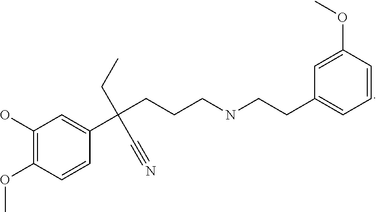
C1(O)=C(OC)C=CC(C(CCCNCCC2=CC=CC(OC)=C2)(CC)C#N)=C1
